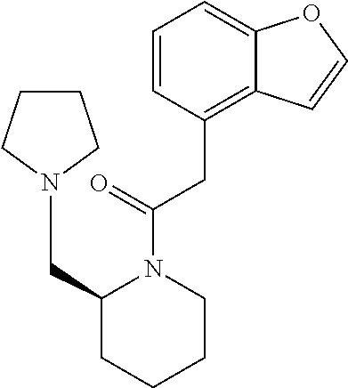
C1CCN(CC2CCCCN2C(CC2=C3C(=CC=C2)OC=C3)=O)C1
